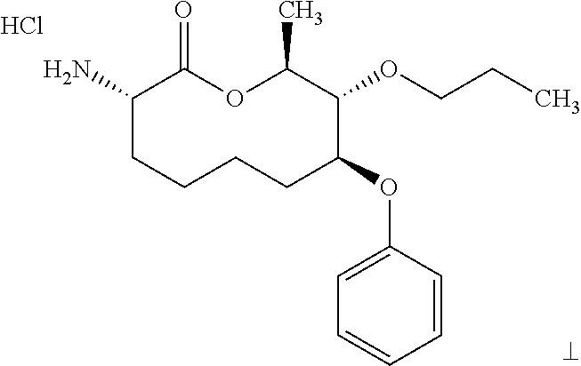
NC1CCCCC(OC2=CC=CC=C2)C(OCCC)C(C)OC1=O.Cl
